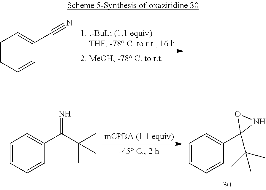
C1=CC=CC(C#N)=C1.C1=CC=CC(C2(C(C)(C)C)NO2)=C1.C1=CC=CC(C(C(C)(C)C)=N)=C1
